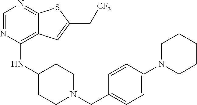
C1=NC(NC2CCN(CC3=CC=C(N4CCCCC4)C=C3)CC2)=C2C(=N1)SC(C[CF3])=C2
